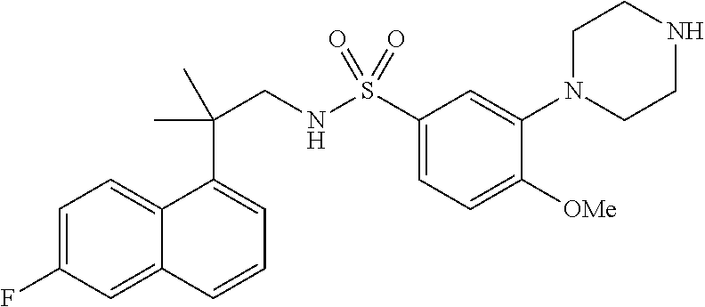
C1=C(F)C=C2C(=C1)C(C(CNS(C1=CC=C([OMe])C(N3CCNCC3)=C1)(=O)=O)(C)C)=CC=C2
